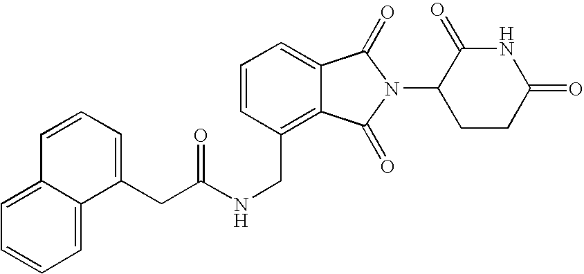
C1=CC(CNC(=O)CC2=CC=CC3=CC=CC=C32)=C2C(=C1)C(=O)N(C1CCC(=O)NC1=O)C2=O
